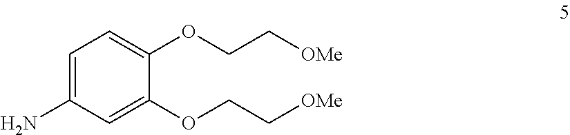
C1=C(N)C=C(OCC[OMe])C(OCC[OMe])=C1
